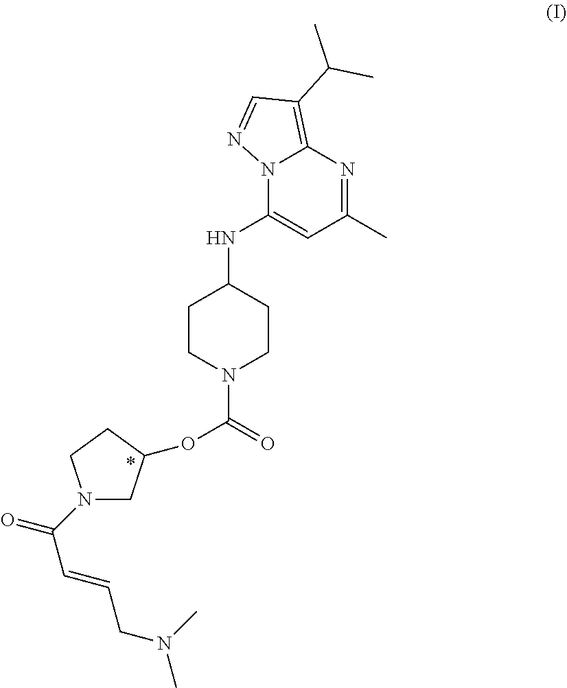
N1(C(C=CCN(C)C)=O)CC(OC(=O)N2CCC(NC3=CC(C)=NC4=C(C(C)C)C=NN34)CC2)CC1
